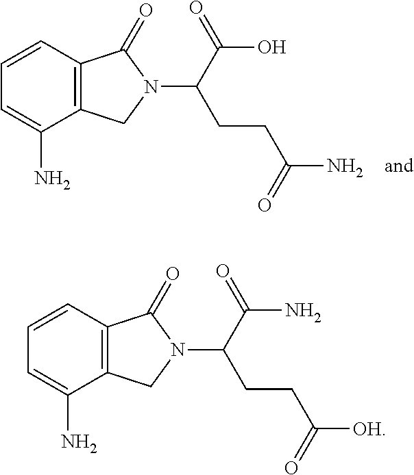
C1=CC2=C(C(N)=C1)CN(C(CCC(N)=O)C(O)=O)C2=O.C1=CC2=C(C(N)=C1)CN(C(CCC([OH])=O)C(N)=O)C2=O
